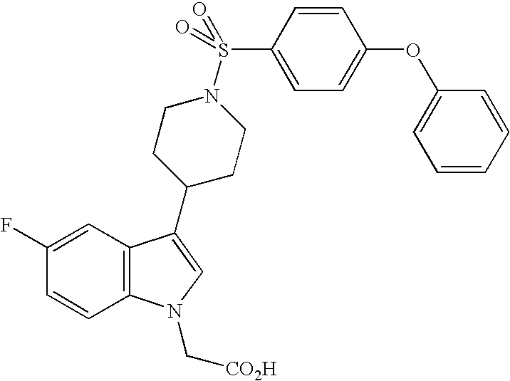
C1(F)=CC2=C(C=C1)N(C[CO2H])C=C2C1CCN(S(C2=CC=C(OC3=CC=CC=C3)C=C2)(=O)=O)CC1
